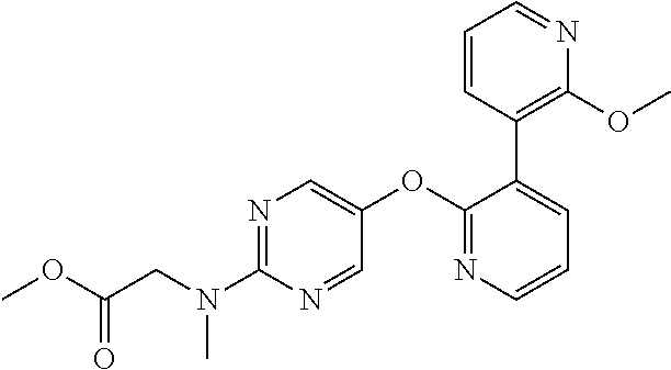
N1=C(N(CC(OC)=O)C)N=CC(OC2=NC=CC=C2C2=C(OC)N=CC=C2)=C1
